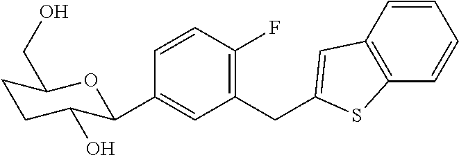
C1=CC(F)=C(CC2=CC3=C(C=CC=C3)S2)C=C1C1C(O)CCC(CO)O1
